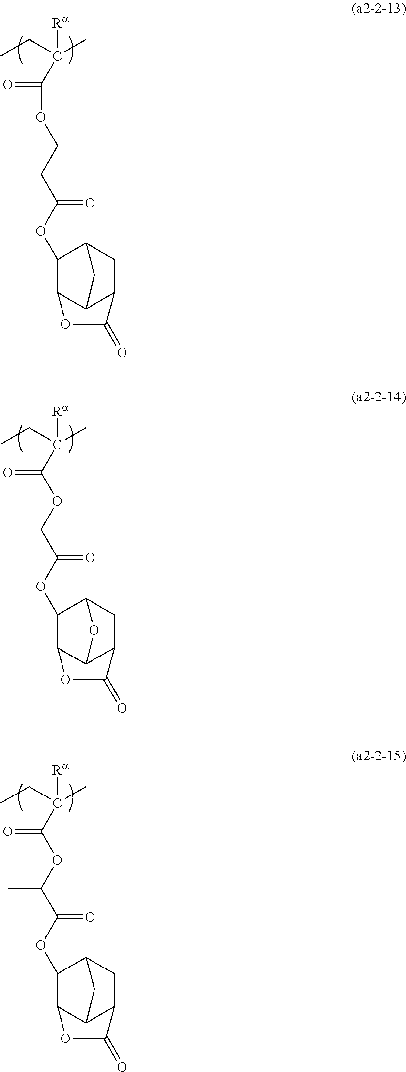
C(C)(CC)([Ra])C(=O)OCCC(OC1C2C3C(CC1C3)C(=O)O2)=O.C(C)(CC)([Ra])C(OCC(OC1C2C3C(CC1O3)C(=O)O2)=O)=O.C(C)(CC)([Ra])C(OC(C(OC1C2C3C(CC1C3)C(=O)O2)=O)C)=O
